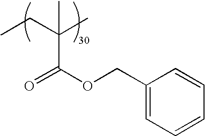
O=C(OCC1=CC=CC=C1)C(CC)(C)C
